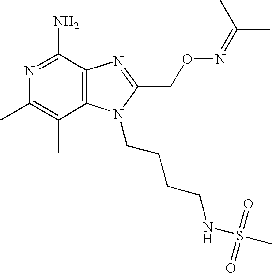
N1=C(N)C2=C(C(C)=C1C)N(CCCCNS(C)(=O)=O)C(CON=C(C)C)=N2
